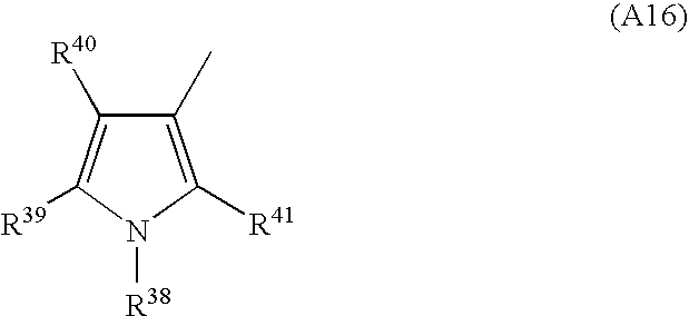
C1(C)=C([R41])N([R38])C([R39])=C1[R40]
